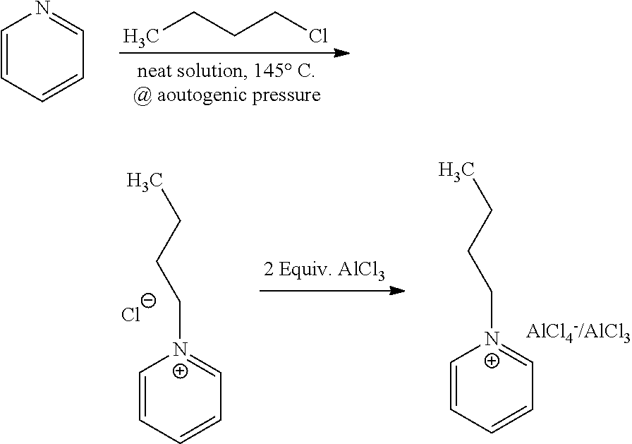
C1=CC=CC=N1.CCCCCl.C1=CC=CC=[N+]1CCCC.[Cl-].C1=CC=CC=[N+]1CCCC
